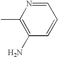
C1(N)=C(C)N=CC=C1
